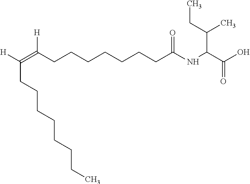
C(O)(C(C(C)CC)NC(CCCCCCCC(=C([H])CCCCCCCC)[H])=O)=O
